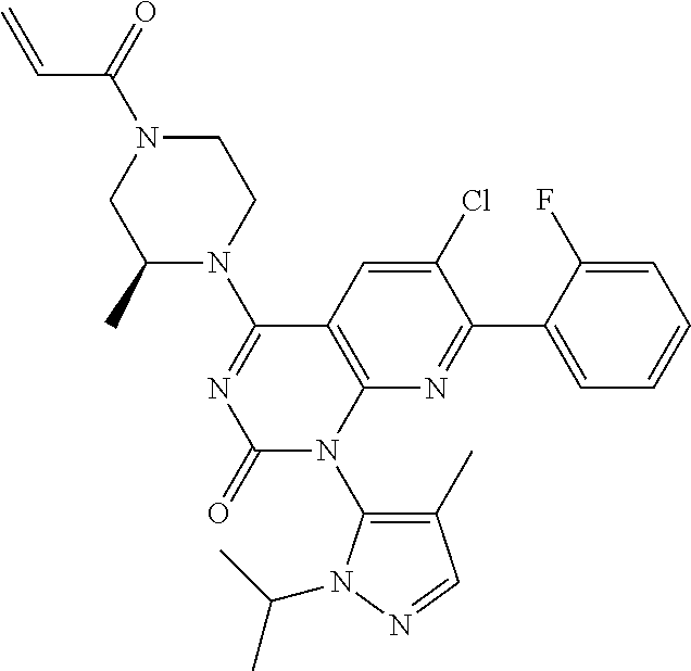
C1(C)N(C2=NC(=O)N(C3=C(C)C=NN3C(C)C)C3=C2C=C(Cl)C(C2=CC=CC=C2F)=N3)CCN(C(=O)C=C)C1
